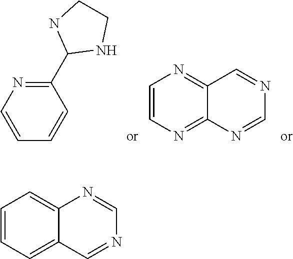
C1=CC=CC(C2NCCN2)=N1.C1=CN=C2C(=N1)C=NC=N2.C1=CC=C2C(=C1)N=CN=C2
